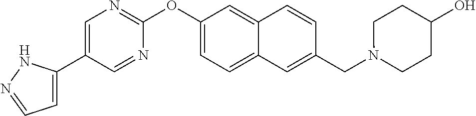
C1=C(C2=CN=C(OC3=CC=C4C(=C3)C=CC(CN3CCC(O)CC3)=C4)N=C2)NN=C1
